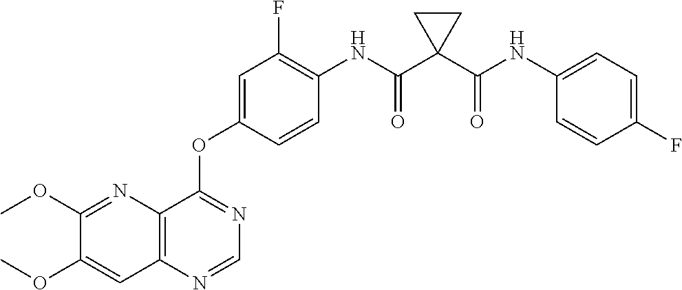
C1(OC)=NC2=C(C=C1OC)N=CN=C2OC1=CC(F)=C(NC(C2(C(NC3=CC=C(F)C=C3)=O)CC2)=O)C=C1
